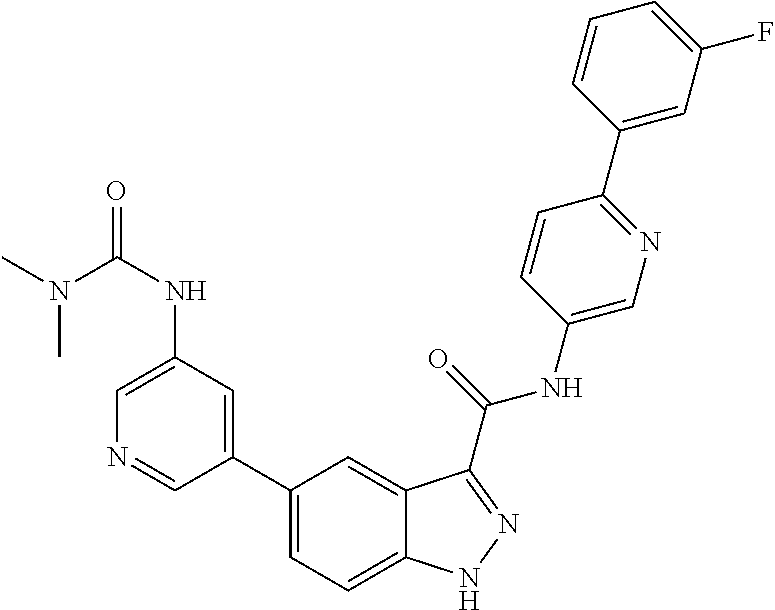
C1(NC(N(C)C)=O)=CN=CC(C2=CC=C3C(=C2)C(C(NC2=CN=C(C4=CC(F)=CC=C4)C=C2)=O)=NN3)=C1
